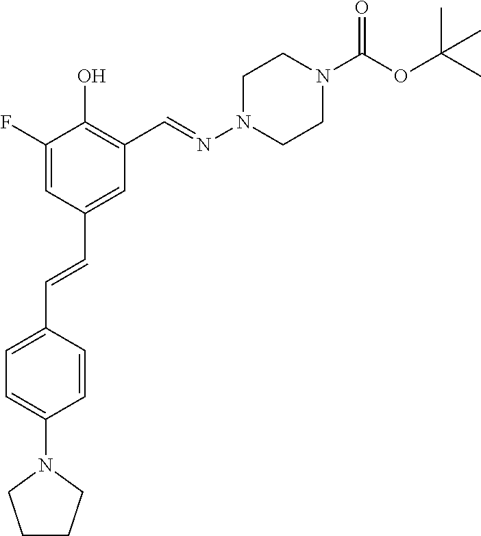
C1=C(F)C(O)=C(C=NN2CCN(C(OC(C)(C)C)=O)CC2)C=C1C=CC1=CC=C(N2CCCC2)C=C1
